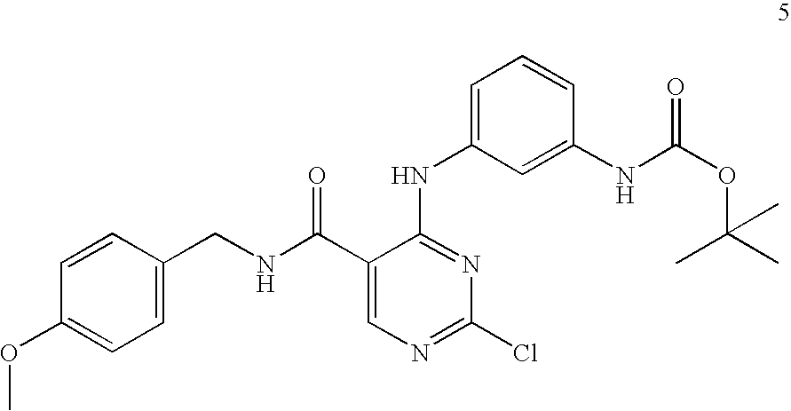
C1=C(CNC(C2=CN=C(Cl)N=C2NC2=CC=CC(NC(OC(C)(C)C)=O)=C2)=O)C=CC(OC)=C1
